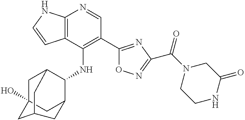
C12=C(C(NC3C4CC5(O)CC3CC(C5)C4)=C(C3=NC(C(N4CCNC(=O)C4)=O)=NO3)C=N1)C=CN2
